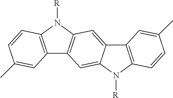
C12=C(N([R])C3=C1C=C1C(=C3)C3=C(N1[R])C=CC(C)=C3)C=CC(C)=C2
